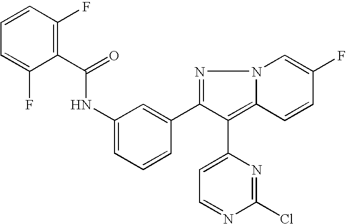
N(C1=CC=CC(C2=NN3C(=C2C2=CC=NC(Cl)=N2)C=CC(F)=C3)=C1)C(C1=C(F)C=CC=C1F)=O
